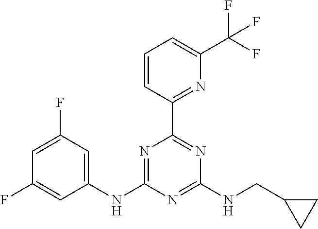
C1(NC2=NC(C3=NC(C(F)(F)F)=CC=C3)=NC(NCC3CC3)=N2)=CC(F)=CC(F)=C1
